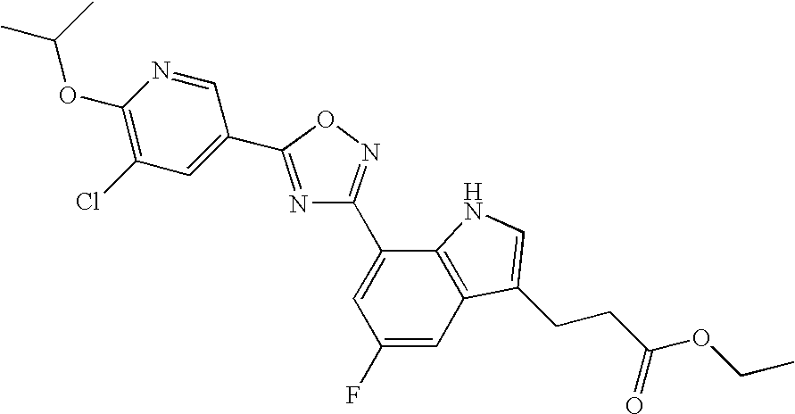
N1=C(C2=CC(Cl)=C(OC(C)C)N=C2)ON=C1C1=CC(F)=CC2=C1NC=C2CCC(OCC)=O
